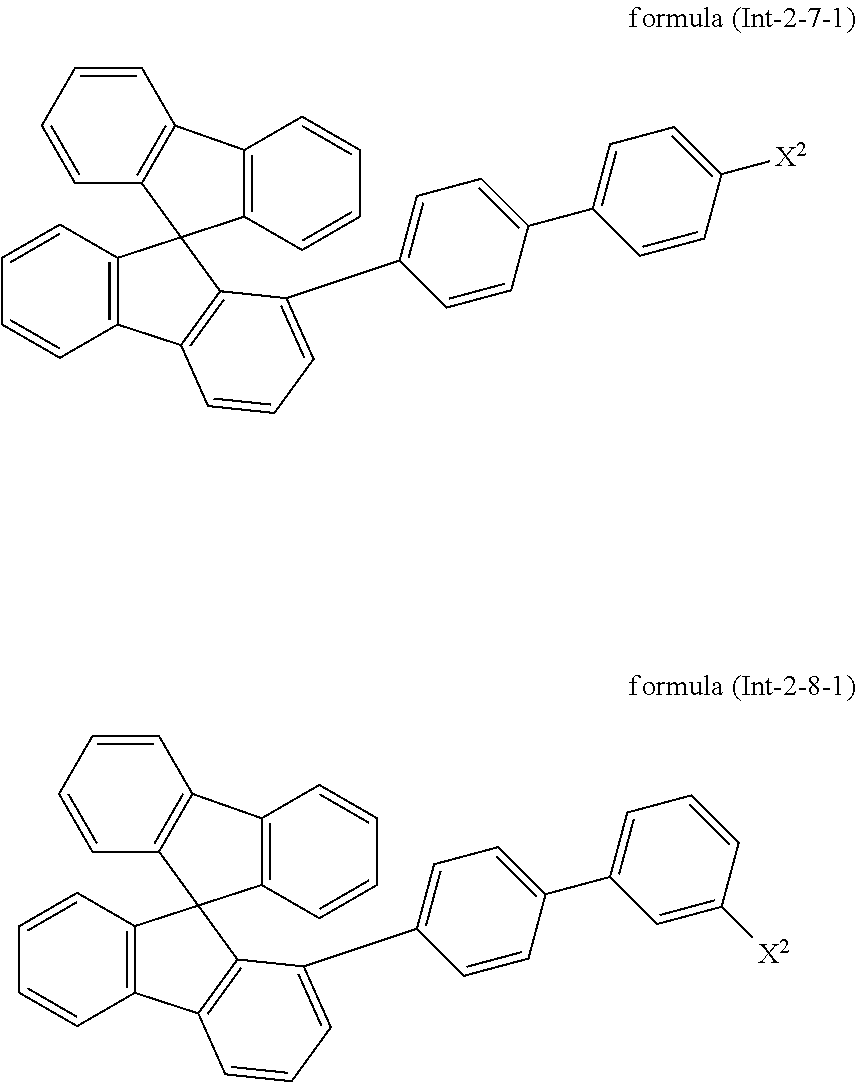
C1=CC=CC2=C1C1=C(C=CC=C1)C21C2=C(C=CC=C2)C2=C1C(C1=CC=C(C3=CC=C([X2])C=C3)C=C1)=CC=C2.C1=CC=CC2=C1C1=C(C=CC=C1)C21C2=C(C=CC=C2)C2=C1C(C1=CC=C(C3=CC=CC([X2])=C3)C=C1)=CC=C2
